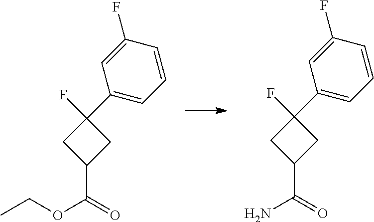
C1C(C(=O)OCC)CC1(F)C1=CC=CC(F)=C1.C1C(C(=O)N)CC1(F)C1=CC=CC(F)=C1
